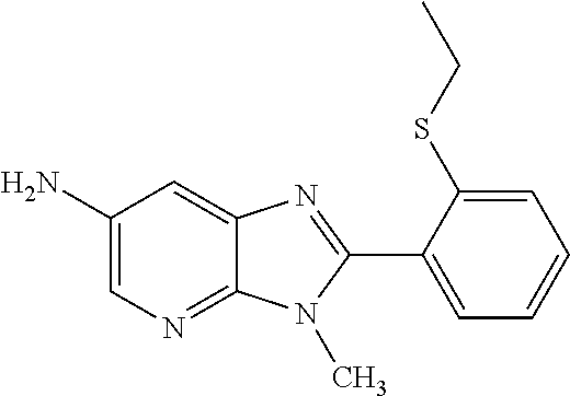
C12=NC=C(N)C=C1N=C(C1=CC=CC=C1SCC)N2C
